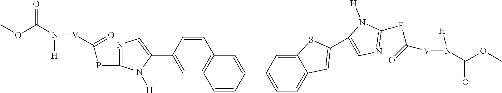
C1=CC(C2=CN=C(PC([V]N(C(OC)=O)[H])=O)N2[H])=CC2=C1C=C(C1=CC=C3C(=C1)SC(C1=CN=C(PC([V]N([H])C(OC)=O)=O)N1[H])=C3)C=C2
